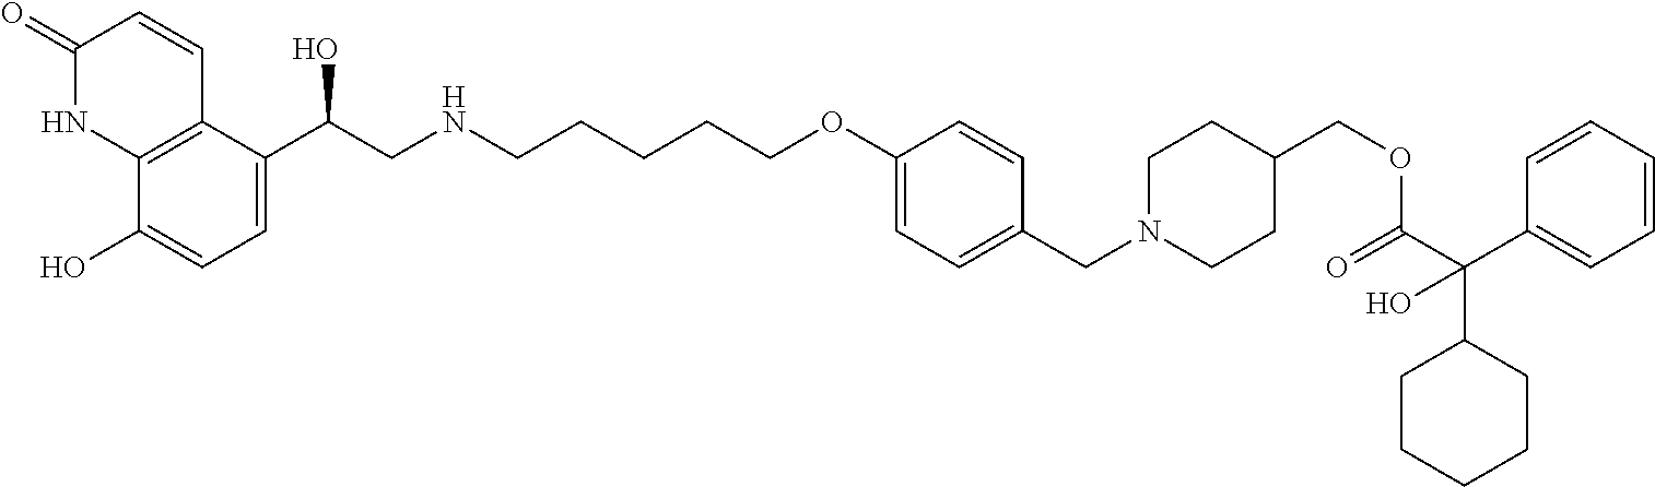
C1(=O)NC2=C(C=C1)C(C(CNCCCCCOC1=CC=C(CN3CCC(COC(C(C4=CC=CC=C4)(C4CCCCC4)O)=O)CC3)C=C1)O)=CC=C2O
